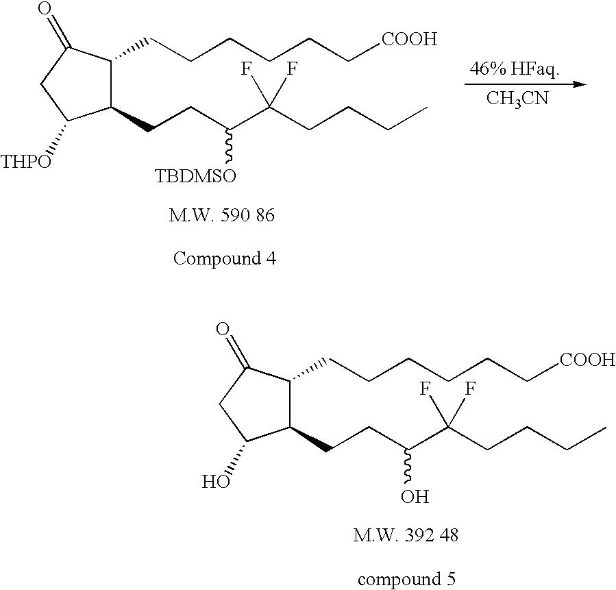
C1(CCC(C(CCCC)(F)F)[TBDMSO])C(CCCCCC[COOH])C(=O)CC1[THPO].[CH3CN].C1(CCC(C(CCCC)(F)F)O)C(CCCCCC[COOH])C(=O)CC1O
